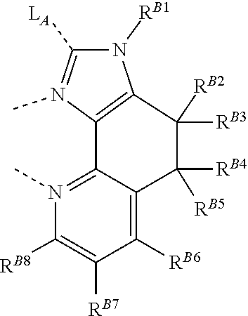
[RB2]C1([RB3])C2=C(N(C)=C([LA])N2[RB1])C2=N(C)C([RB8])=C([RB7])C([RB6])=C2C1([RB5])[RB4]
